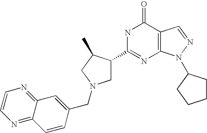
C1(C2CN(CC3=CC4=NC=CN=C4C=C3)CC2C)=NC2=C(C(=O)N1)C=NN2C1CCCC1
